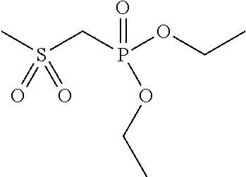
CS(CP(OCC)(=O)OCC)(=O)=O
